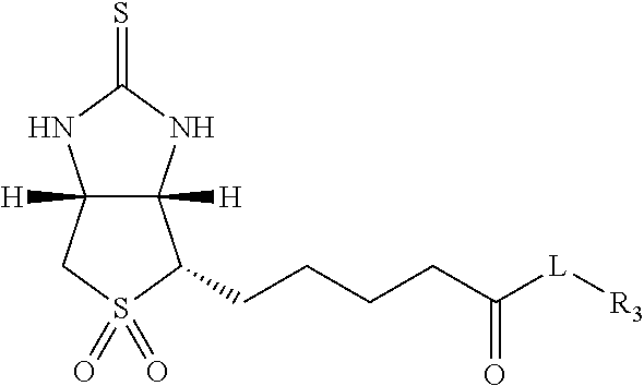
C12([H])C([H])(NC(=S)N1)C(CCCCC([L][R3])=O)S(=O)(=O)C2
